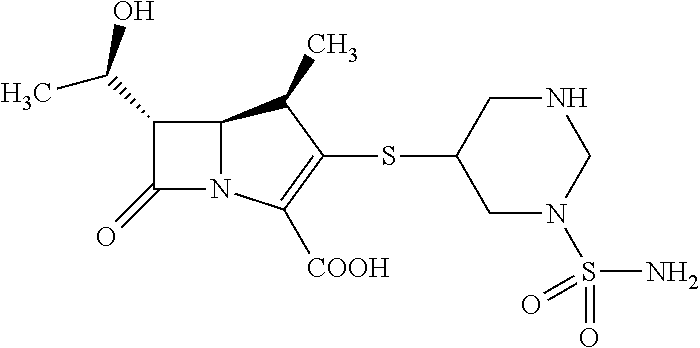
C12N(C([COOH])=C(SC3CN(S(N)(=O)=O)CNC3)C1C)C(=O)C2C(O)C
